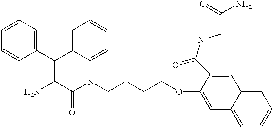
NC(C(NCCCCOC1=CC2=CC=CC=C2C=C1C(NCC(=O)N)=O)=O)C(C1=CC=CC=C1)C1=CC=CC=C1
